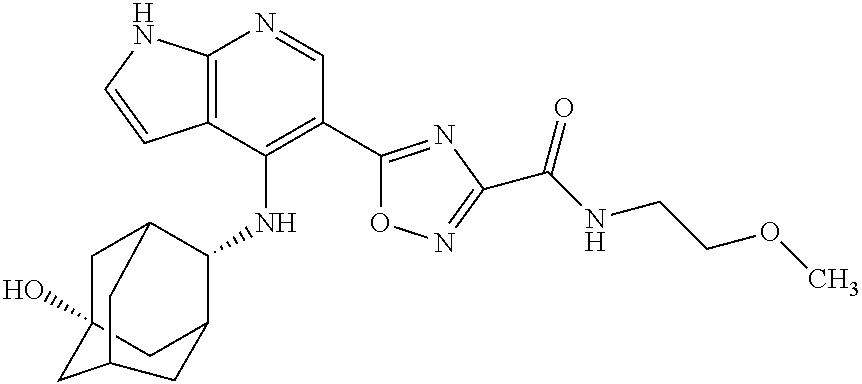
C12=C(C(NC3C4CC5(O)CC3CC(C5)C4)=C(C3=NC(C(NCCOC)=O)=NO3)C=N1)C=CN2
